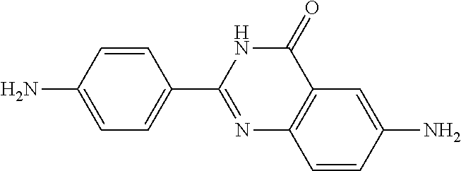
C1(N)=CC=C(C2=NC3=C(C=C(N)C=C3)C(=O)N2)C=C1
